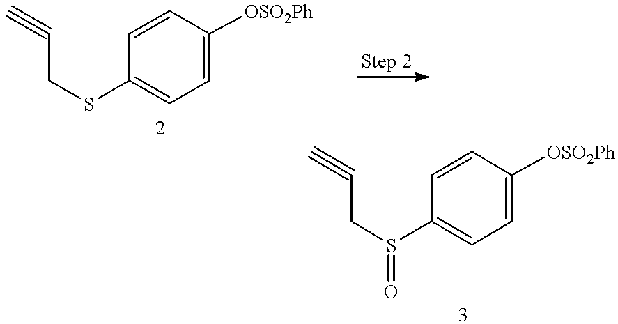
C1=CC([OSO2Ph])=CC=C1SCC#C.C1=CC([OSO2Ph])=CC=C1S(CC#C)=O
